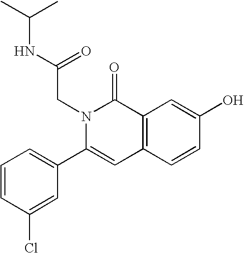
C1=CC(Cl)=CC(C2=CC3=C(C(=O)N2CC(=O)NC(C)C)C=C(O)C=C3)=C1
